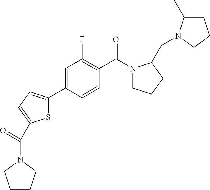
C1=CC(C(N2CCCC2CN2C(C)CCC2)=O)=C(F)C=C1C1=CC=C(C(=O)N2CCCC2)S1
